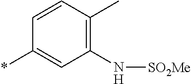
C1(C)=C(N[SO2Me])C=C(*)C=C1
